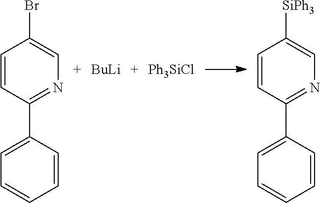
C1=CC(C2=CC=CC=C2)=NC=C1Br.[BuLi].[Ph3SiCl].C1=CC(C2=CC=CC=C2)=NC=C1[SiPh3]
